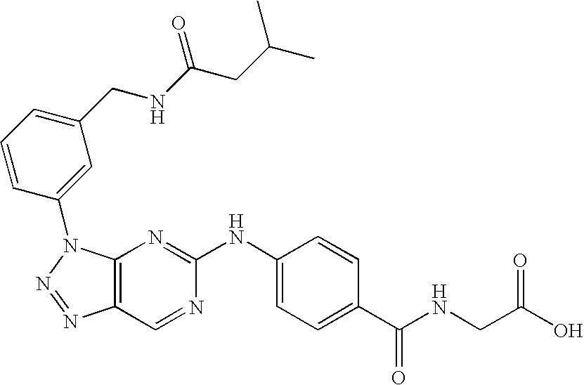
C12=C(N(C3=CC(CNC(CC(C)C)=O)=CC=C3)N=N1)N=C(NC1=CC=C(C(NCC(O)=O)=O)C=C1)N=C2
